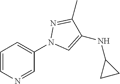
C1=CN=CC(N2C=C(NC3CC3)C(C)=N2)=C1
